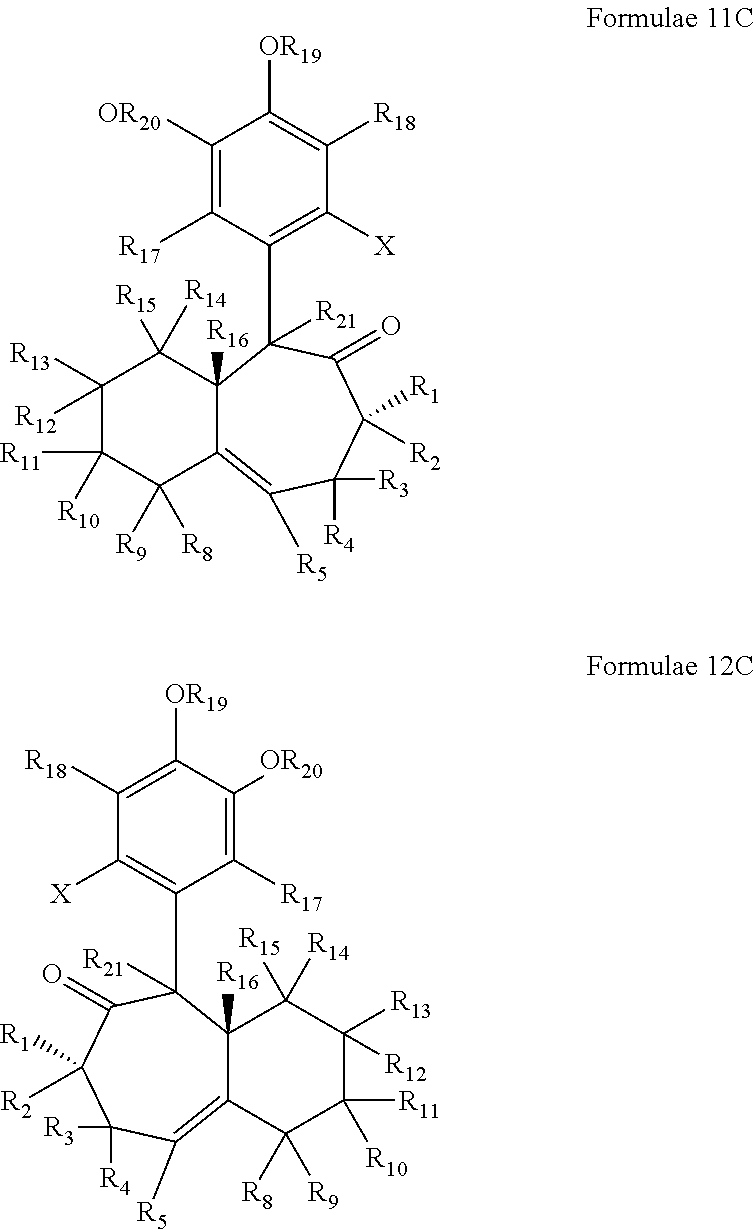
C1([OR20])=C([R17])C(C2([R21])C3([R16])C(=C([R5])C([R4])([R3])C([R1])([R2])C2=O)C([R9])([R8])C([R11])([R10])C([R12])([R13])C3([R14])[R15])=C([X])C([R18])=C1[OR19].C1([OR20])=C([R17])C(C2([R21])C3([R16])C(=C([R5])C([R4])([R3])C([R1])([R2])C2=O)C([R9])([R8])C([R11])([R10])C([R12])([R13])C3([R15])[R14])=C([X])C([R18])=C1[OR19]
